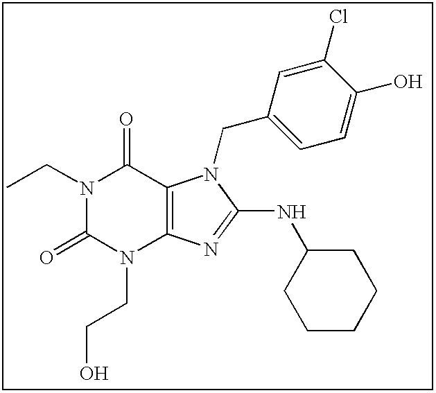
CCN1C(=O)N(CCO)C2=C(C1=O)N(CC1=CC=C(O)C(Cl)=C1)C(NC1CCCCC1)=N2
